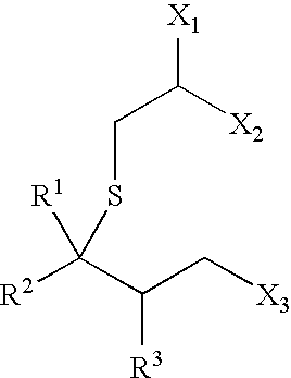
[R2]C(C(C[X3])[R3])([R1])SCC([X1])[X2]
